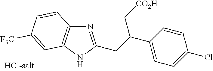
N1=C(CC(C[CO2H])C2=CC=C(Cl)C=C2)NC2=C1C=CC([F3C])=C2
